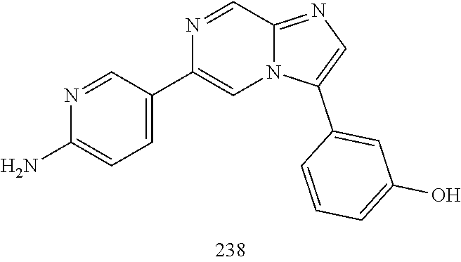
C1(C2=CN3C(=NC=C3C3=CC(O)=CC=C3)C=N2)=CC=C(N)N=C1
